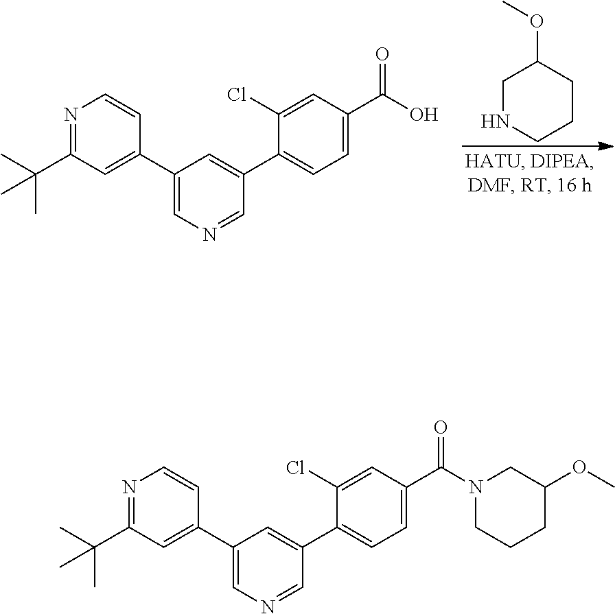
N1=C(C(C)(C)C)C=C(C2=CN=CC(C3=CC=C(C(O)=O)C=C3Cl)=C2)C=C1.C1NCCCC1OC.N1=C(C(C)(C)C)C=C(C2=CN=CC(C3=CC=C(C(N4CCCC(OC)C4)=O)C=C3Cl)=C2)C=C1
